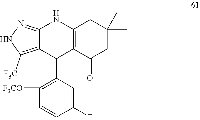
C12=NNC([F3C])=C1C(C1=C([F3CO])C=CC(F)=C1)C1=C(N2)CC(C)(C)CC1=O
